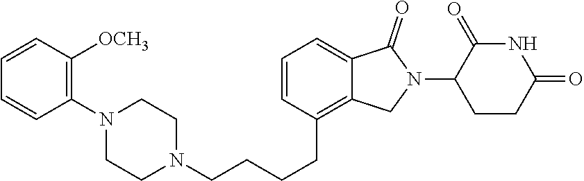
N1(CCCCC2=C3C(=CC=C2)C(=O)N(C2CCC(=O)NC2=O)C3)CCN(C2=C([OCH3])C=CC=C2)CC1
